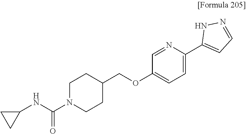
C1CN(C(NC2CC2)=O)CCC1COC1=CC=C(C2=CC=NN2)N=C1
